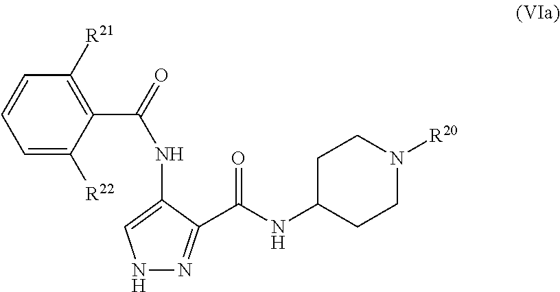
N1N=C(C(=O)NC2CCN([R20])CC2)C(NC(=O)C2=C([R21])C=CC=C2[R22])=C1
